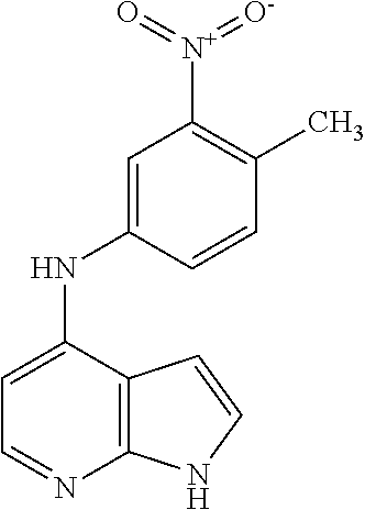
C12=C(C(NC3=CC([N+](=[O-])=O)=C(C)C=C3)=CC=N1)C=CN2
